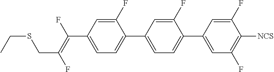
C1(F)=CC(C(=C(F)CSCC)F)=CC=C1C1=CC=C(C2=CC(F)=C([NCS])C(F)=C2)C(F)=C1
